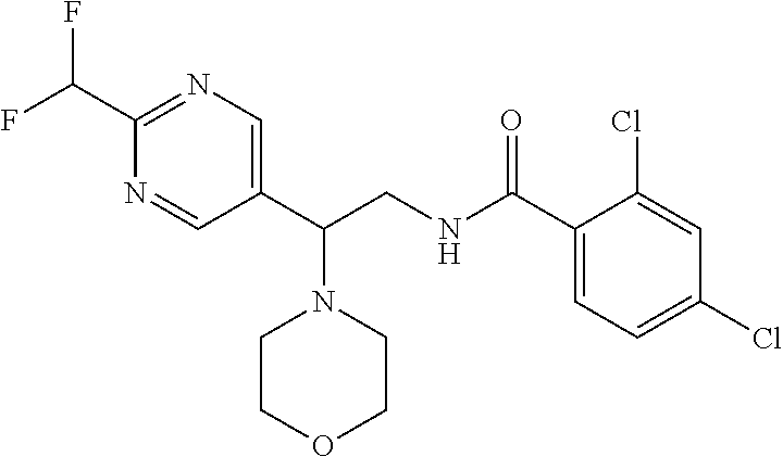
C1(C(NCC(C2=CN=C(C(F)F)N=C2)N2CCOCC2)=O)=CC=C(Cl)C=C1Cl
